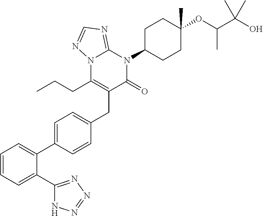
C1=CC=C(C2=NN=NN2)C(C2=CC=C(CC3=C(CCC)N4C(=NC=N4)N(C4CCC(OC(C(O)(C)C)C)(C)CC4)C3=O)C=C2)=C1
